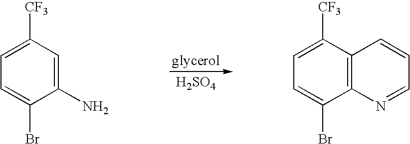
[H2SO4].C1=C([CF3])C=C(N)C(Br)=C1.C1=C([CF3])C2=C(C(Br)=C1)N=CC=C2
